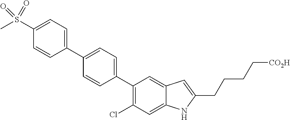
C1(C2=CC=C(C3=C(Cl)C=C4C(=C3)C=C(CCCC[CO2H])N4)C=C2)=CC=C(S(=O)(C)=O)C=C1
